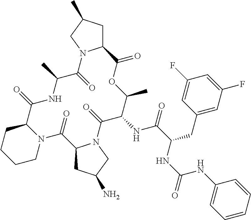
C12CC(N)CN1C(=O)C(NC(=O)C(CC1=CC(F)=CC(F)=C1)NC(NC1=CC=CC=C1)=O)C(C)OC(=O)C1CC(C)CN1C(=O)C(C)NC(=O)C1N(C2=O)CCCC1
